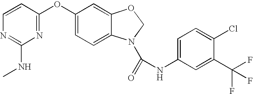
O(C1=NC(NC)=NC=C1)C1=CC=C2C(=C1)OCN2C(=O)NC1=CC=C(Cl)C(C(F)(F)F)=C1
